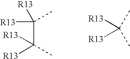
C(C([R13])(C)[R13])(C)([R13])[R13].[R13]C(C)([R13])C
